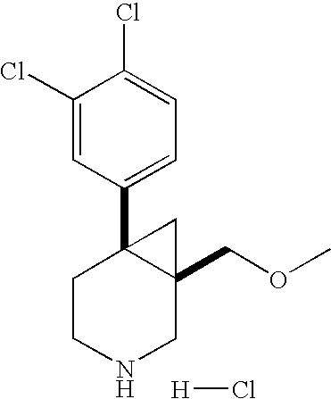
C1(Cl)=CC(C23CCNCC2(COC)C3)=CC=C1Cl.[H]Cl
